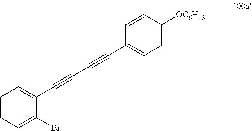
C1=CC=C(Br)C(C#CC#CC2=CC=C([OC6H13])C=C2)=C1
